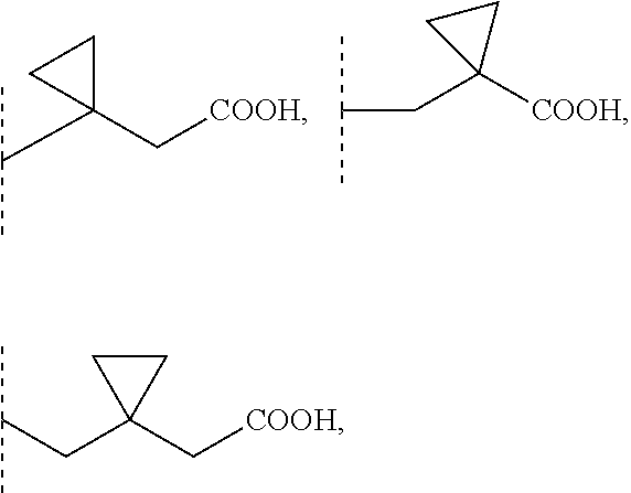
C(C1(C[COOH])CC1)(C)C.C(C1([COOH])CC1)C(C)C.C(CC1(C[COOH])CC1)(C)C
